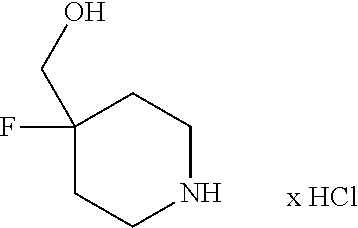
C1(CO)(F)CCNCC1
